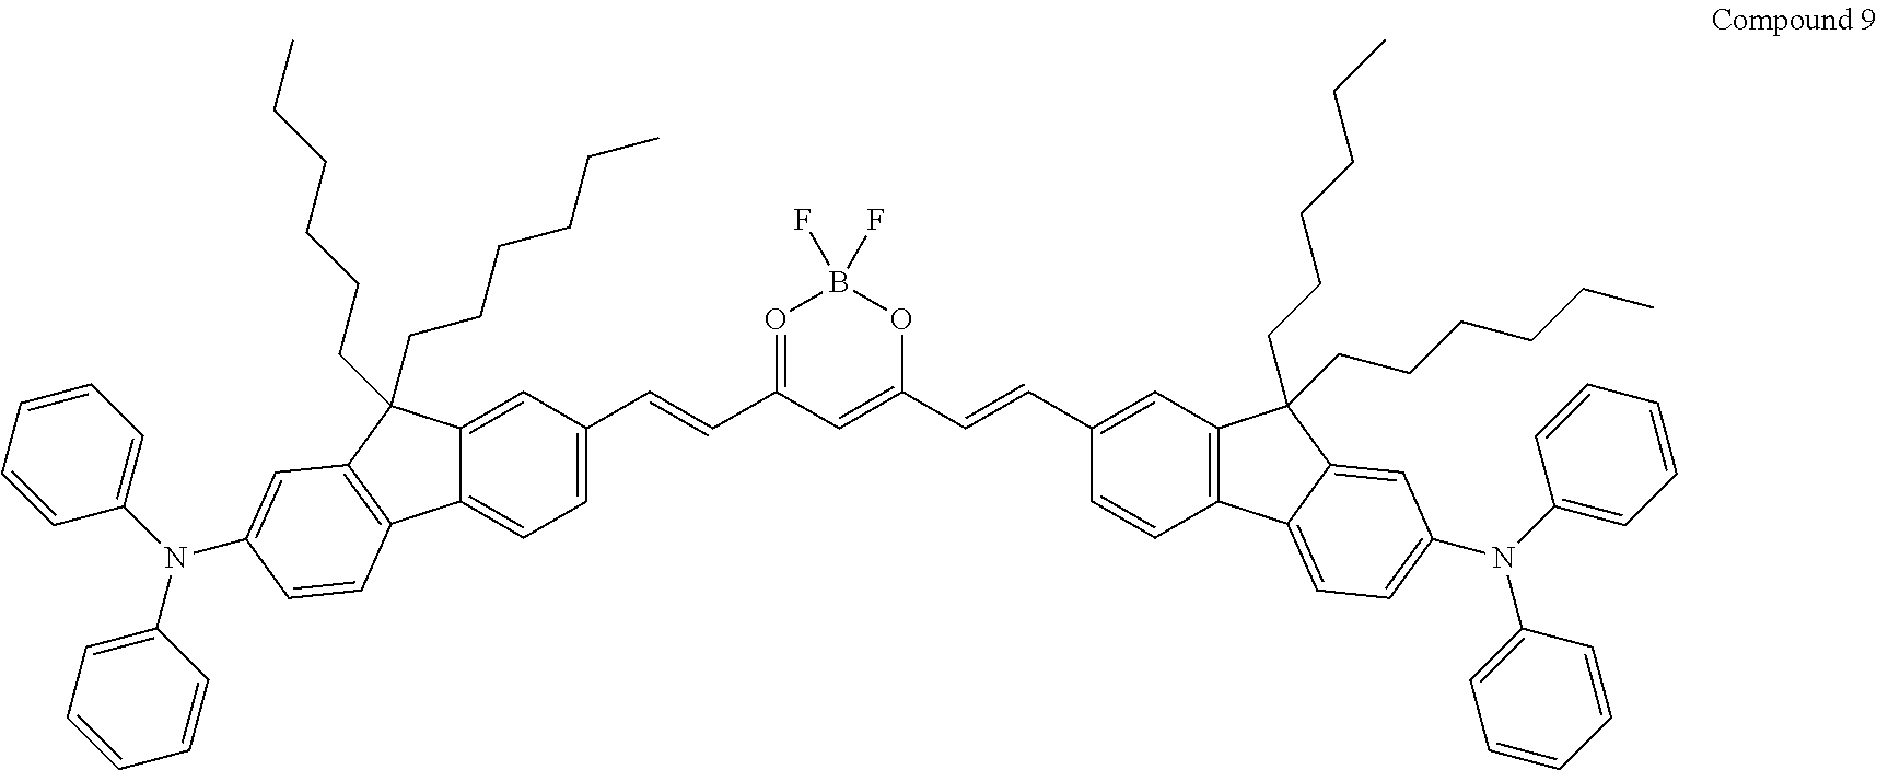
C12=CC(C=CC3=OB(F)(F)OC(C=CC4=CC5=C(C=C4)C4=CC=C(N(C6=CC=CC=C6)C6=CC=CC=C6)C=C4C5(CCCCCC)CCCCCC)=C3)=CC=C1C1=C(C2(CCCCCC)CCCCCC)C=C(N(C2=CC=CC=C2)C2=CC=CC=C2)C=C1
